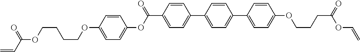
C1=C(C(OC2=CC=C(OCCCCOC(=O)C=C)C=C2)=O)C=CC(C2=CC=C(C3=CC=C(OCCCC(OC=C)=O)C=C3)C=C2)=C1
